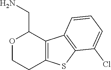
C12=C(C3=C(S1)C(Cl)=CC=C3)C(CN)OCC2
